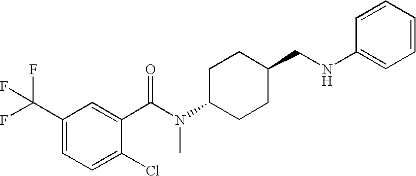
C1(C(F)(F)F)=CC=C(Cl)C(C(N(C2CCC(CNC3=CC=CC=C3)CC2)C)=O)=C1
